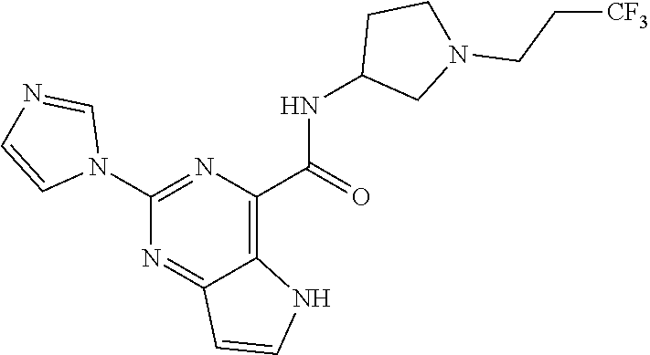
C1(NC(C2=C3C(=NC(N4C=NC=C4)=N2)C=CN3)=O)CN(CC[CF3])CC1
